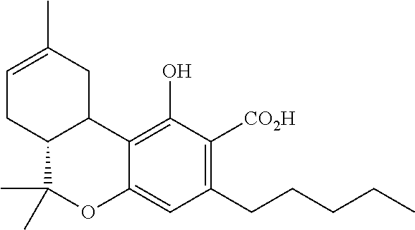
C1=C(C)CC2C(C1)C(C)(C)OC1=CC(CCCCC)=C([CO2H])C(O)=C21
